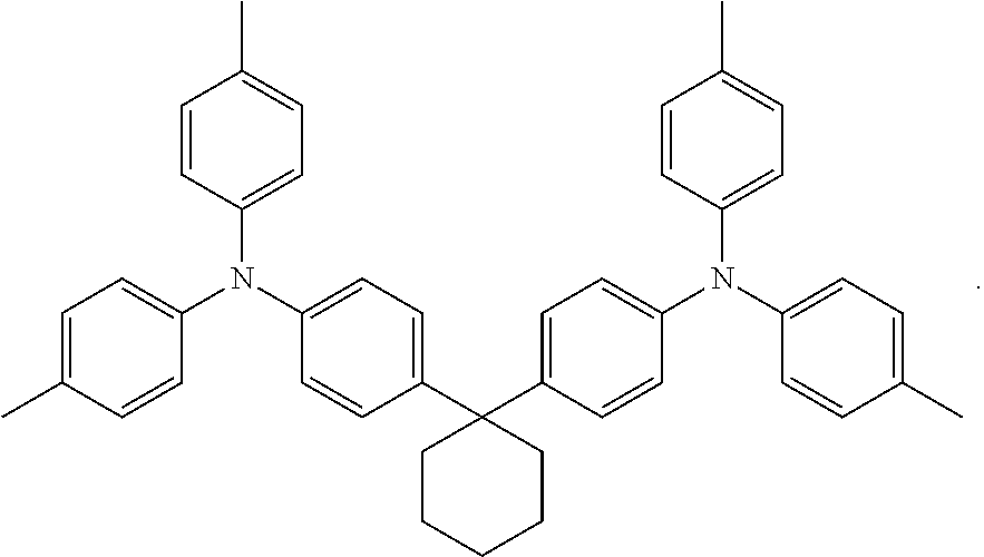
C1=CC(C2(C3=CC=C(N(C4=CC=C(C)C=C4)C4=CC=C(C)C=C4)C=C3)CCCCC2)=CC=C1N(C1=CC=C(C)C=C1)C1=CC=C(C)C=C1
